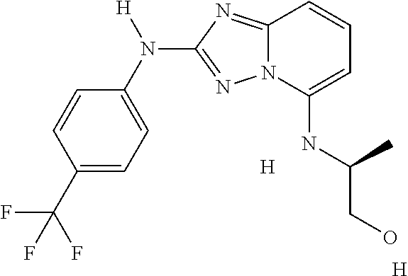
C1=CC(C(F)(F)F)=CC=C1N([H])C1=NN2C(=N1)C=CC=C2NC(CO)C.[H].[H]
